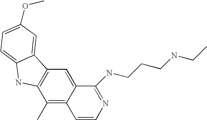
C1(NCCCNCC)=NC=CC2=C(C)C3=C(C=C12)C1=CC(OC)=CC=C1N3
